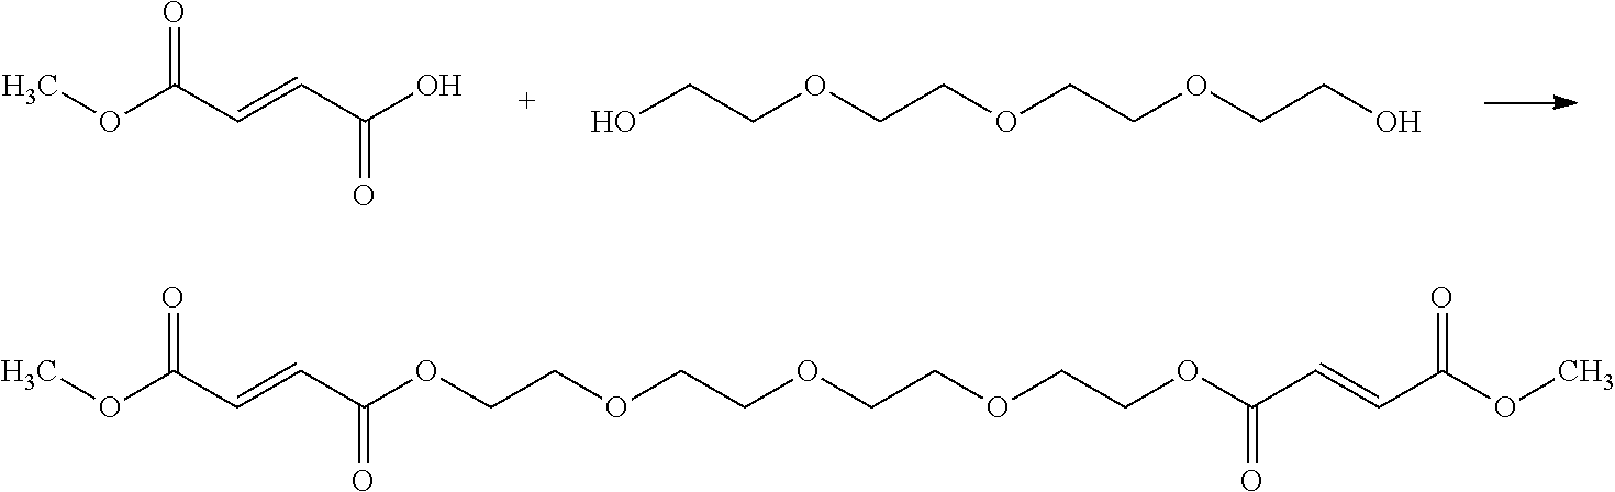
O(C(C=CC(O)=O)=O)C.OCCOCCOCCOCCO.O(C(C=CC(OCCOCCOCCOCCOC(C=CC(OC)=O)=O)=O)=O)C
